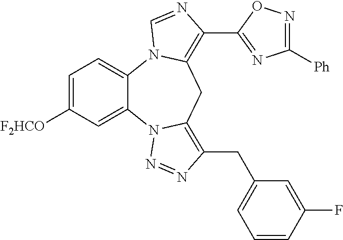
C1=C([F2HCO])C=C2C(=C1)N1C(=C(C3=NC([Ph])=NO3)N=C1)CC1=C(CC3=CC=CC(F)=C3)N=NN21
